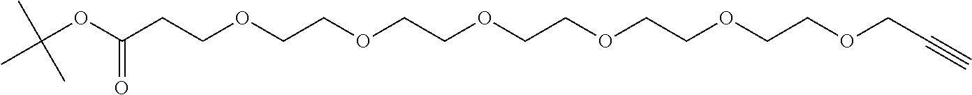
O(CCOCCOCCOCCOCCOCC#C)CCC(OC(C)(C)C)=O
